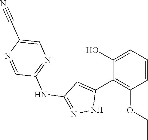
C1(NC2=NNC(C3=C(OCC)C=CC=C3O)=C2)=NC=C(C#N)N=C1
